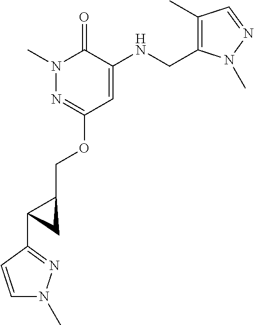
N1(C)N=C(OCC2CC2C2=NN(C)C=C2)C=C(NCC2=C(C)C=NN2C)C1=O
